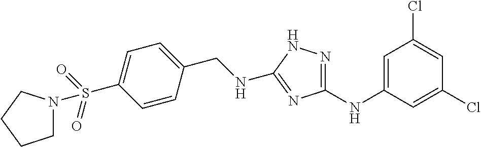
C1=C(NC2=NNC(NCC3=CC=C(S(=O)(=O)N4CCCC4)C=C3)=N2)C=C(Cl)C=C1Cl
